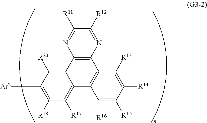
C12=C([R20])C([Ar2])=C([R18])C([R17])=C1C1=C(C3=C2N=C([R11])C([R12])=N3)C([R13])=C([R14])C([R15])=C1[R16]
